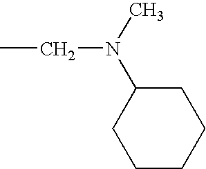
CCN(C)C1CCCCC1
